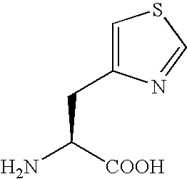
C1=C(CC(N)[COOH])N=CS1
